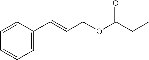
C1=CC=CC=C1C=CCOC(CC)=O
